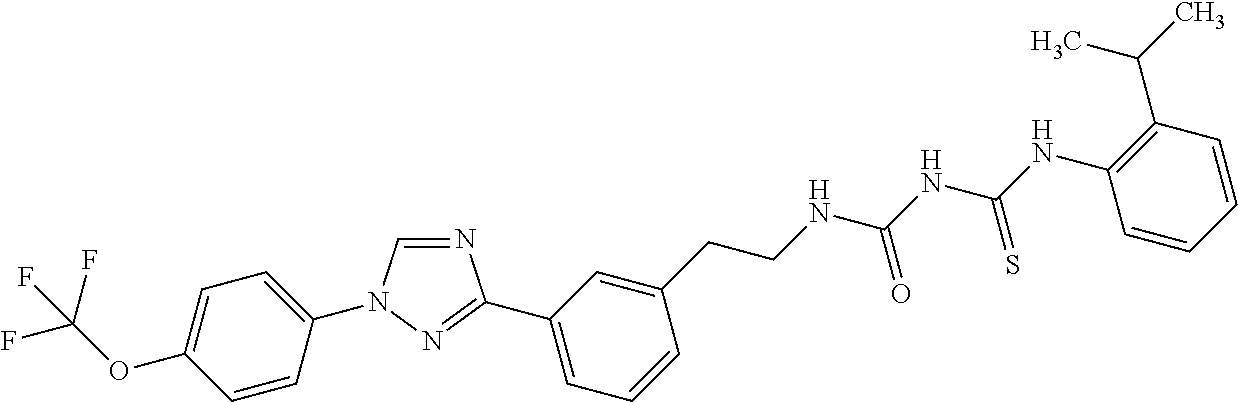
C1=NC(C2=CC=CC(CCNC(NC(NC3=C(C(C)C)C=CC=C3)=S)=O)=C2)=NN1C1=CC=C(OC(F)(F)F)C=C1
